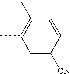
C1=C([CN])C=CC(C)=C1C
